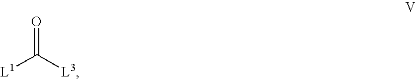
[L1]C([L3])=O
